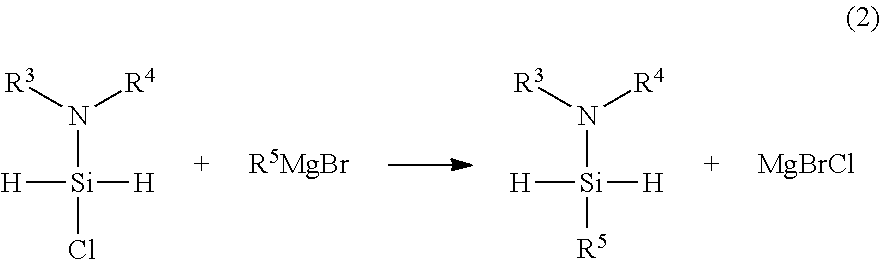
[R3]N([R4])[Si]([R5])([H])[H].[R5MgBr].[R3]N([R4])[Si](Cl)([H])[H].[MgBrCl]
